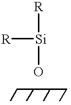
[R][Si]([R])O
